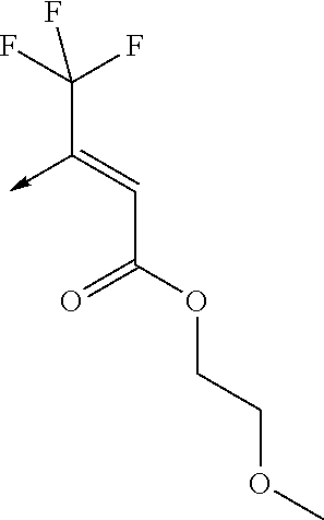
C(C(OCCOC)=O)=C(C(F)(F)F)->C
